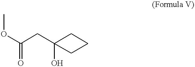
C(C(OC)=O)C1(O)CCC1
